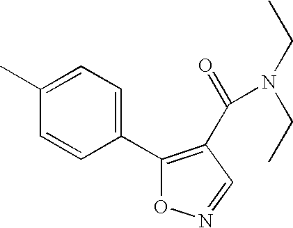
C1(C2=C(C(=O)N(CC)CC)C=NO2)=CC=C(C)C=C1
